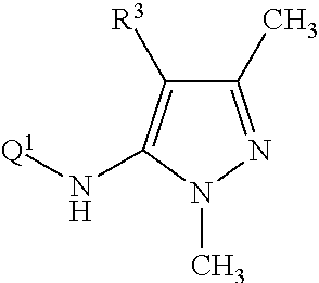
C1(C)=NN(C)C(N[Q1])=C1[R3]
